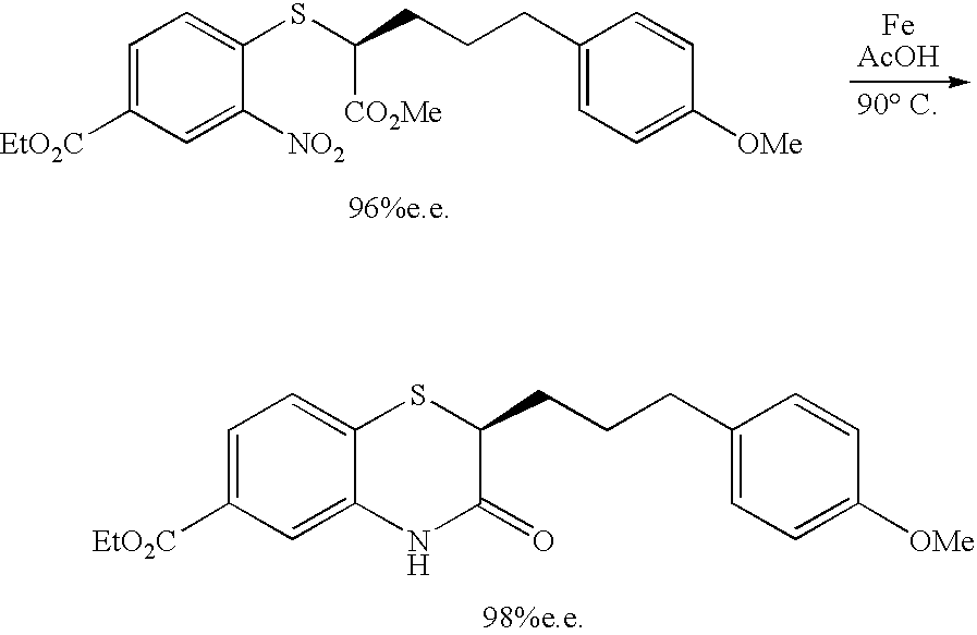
C1(CCCC(SC2=CC=C([EtO2C])C=C2[NO2])[CO2Me])=CC=C([OMe])C=C1.C1(CCCC2SC3=CC=C([EtO2C])C=C3NC2=O)=CC=C([OMe])C=C1
